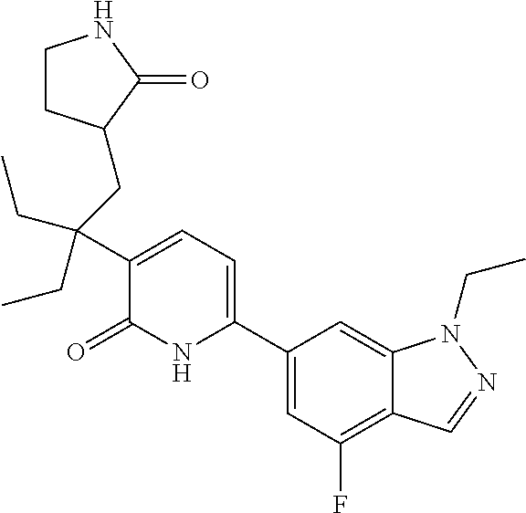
C1(C2=CC=C(C(CC3CCNC3=O)(CC)CC)C(=O)N2)=CC(F)=C2C(=C1)N(CC)N=C2
